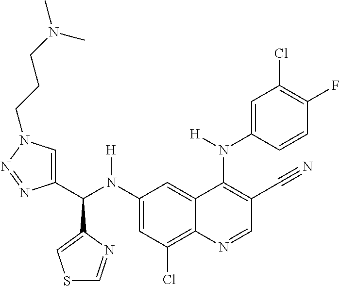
C1(N(C(C2=CN(CCCN(C)C)N=N2)C2=CSC=N2)[H])=CC(Cl)=C2C(=C1)C(N(C1=CC(Cl)=C(F)C=C1)[H])=C(C#N)C=N2
